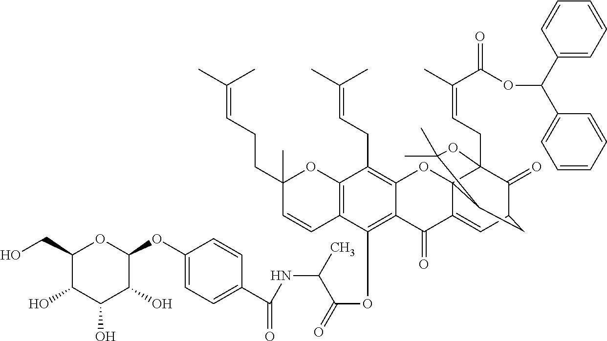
C1(O)C(CO)OC(OC2=CC=C(C(=O)NC(C(=O)OC3=C4C(=C(CC=C(C)C)C5=C3C=CC(C)(CCC=C(C)C)O5)OC35C(=CC6C(=O)C3(CC=C(C)C(=O)OC(C3=CC=CC=C3)C3=CC=CC=C3)OC(C)(C)C5C6)C4=O)C)C=C2)C(O)C1O
